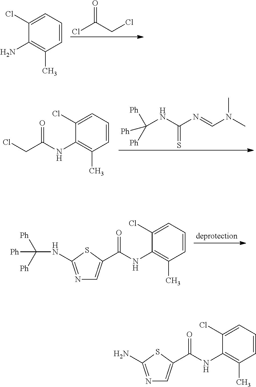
C1(Cl)=CC=CC(C)=C1N.ClC(CCl)=O.C(C(=O)NC1=C(C)C=CC=C1Cl)Cl.C(NC(N=CN(C)C)=S)([Ph])([Ph])[Ph].N1=C(NC([Ph])([Ph])[Ph])SC(C(=O)NC2=C(C)C=CC=C2Cl)=C1.N1=C(N)SC(C(=O)NC2=C(C)C=CC=C2Cl)=C1
